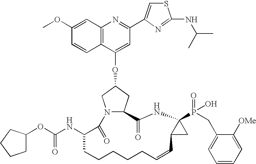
C12=C(C=C(OC)C=C1)N=C(C1=CSC(NC(C)C)=N1)C=C2OC1CC2N(C1)C(=O)C(NC(=O)OC1CCCC1)CCCCCC=CC1C(P(=O)(O)CC3=CC=CC=C3[OMe])(NC2=O)C1
